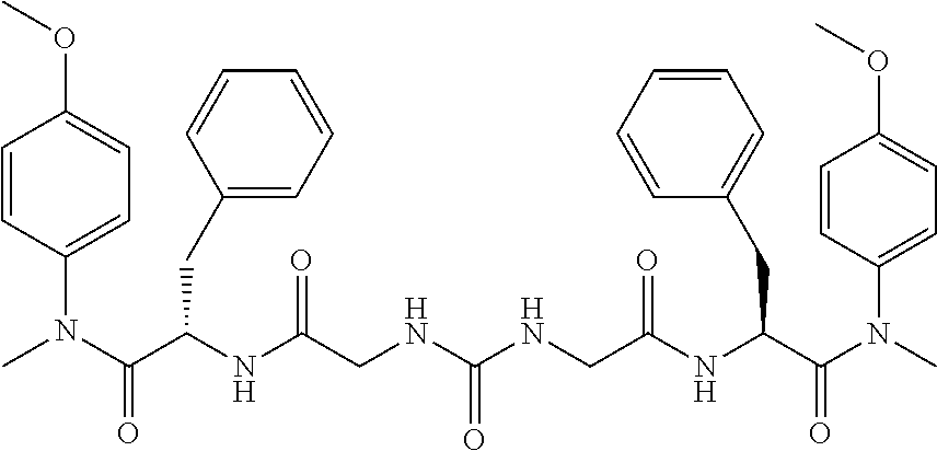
N(C(CNC(NCC(NC(C(N(C)C1=CC=C(OC)C=C1)=O)CC1=CC=CC=C1)=O)=O)=O)C(C(=O)N(C)C1=CC=C(OC)C=C1)CC1=CC=CC=C1
